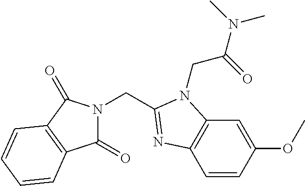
C(C1=NC2=C(C=C(OC)C=C2)N1CC(N(C)C)=O)N1C(=O)C2=C(C1=O)C=CC=C2
